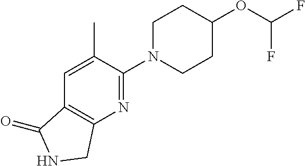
C1N(C2=NC3=C(C=C2C)C(=O)NC3)CCC(OC(F)F)C1
